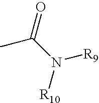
[R10]N(C(C)=O)[R9]
